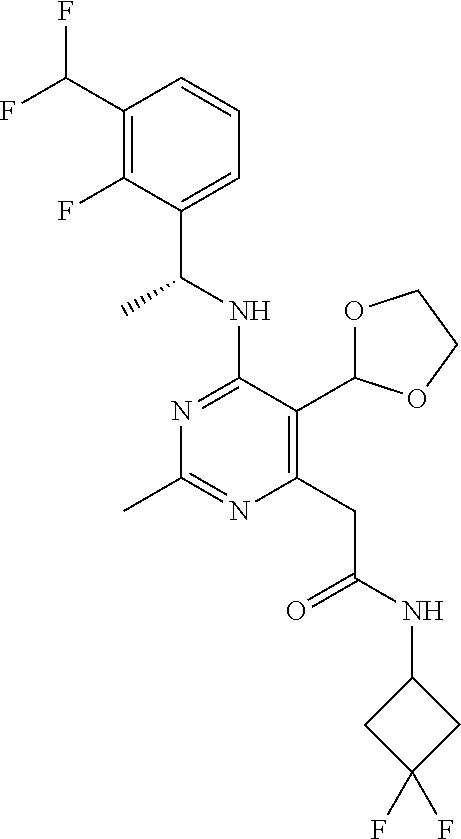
N1=C(NC(C)C2=CC=CC(C(F)F)=C2F)C(C2OCCO2)=C(CC(=O)NC2CC(F)(F)C2)N=C1C
